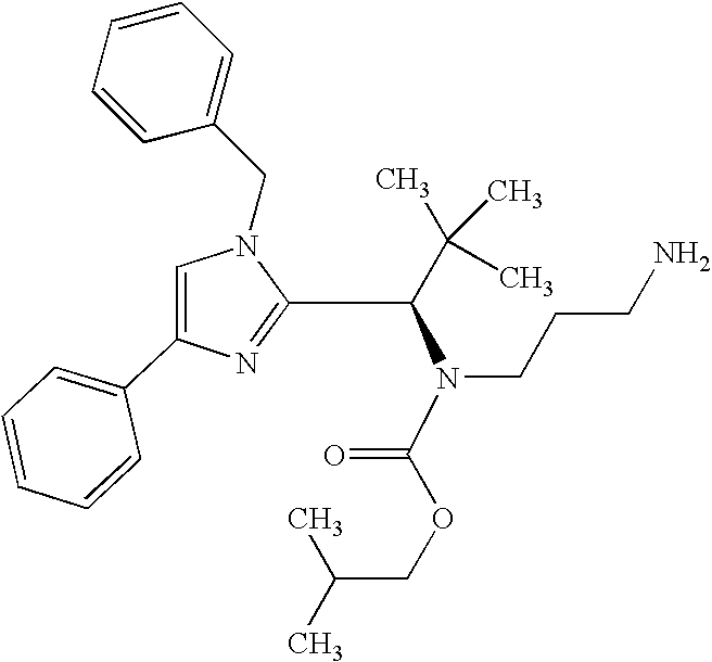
C1=C(C2=CC=CC=C2)N=C(C(C(C)(C)C)N(C(OCC(C)C)=O)CCCN)N1CC1=CC=CC=C1
